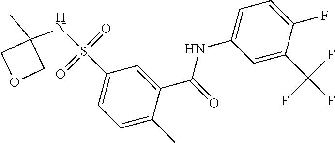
C1=C(C)C(C(=O)NC2=CC=C(F)C(C(F)(F)F)=C2)=CC(S(=O)(=O)NC2(C)COC2)=C1
